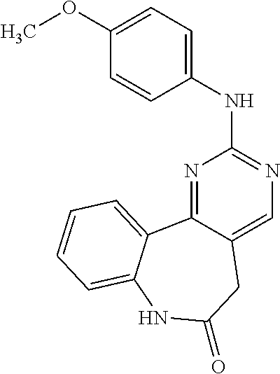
N1=C2C(=CN=C1NC1=CC=C(OC)C=C1)CC(=O)NC1=CC=CC=C21
